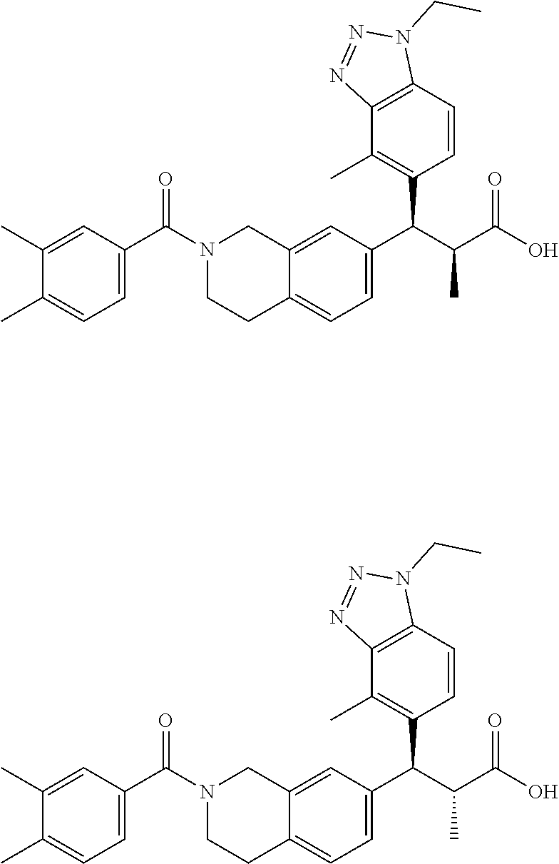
N1=NC2=C(N1CC)C=CC(C(C(C(=O)O)C)C1=CC=C3C(=C1)CN(C(C1=CC=C(C)C(C)=C1)=O)CC3)=C2C.N1=NC2=C(N1CC)C=CC(C(C(C(=O)O)C)C1=CC=C3C(=C1)CN(C(C1=CC=C(C)C(C)=C1)=O)CC3)=C2C
